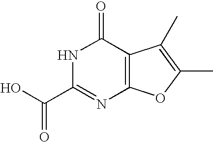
N1C(C(O)=O)=NC2=C(C1=O)C(C)=C(C)O2
